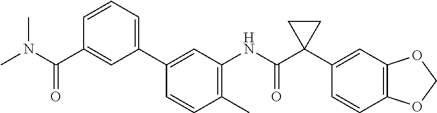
C1(C)=C(NC(C2(C3=CC4=C(C=C3)OCO4)CC2)=O)C=C(C2=CC=CC(C(N(C)C)=O)=C2)C=C1
